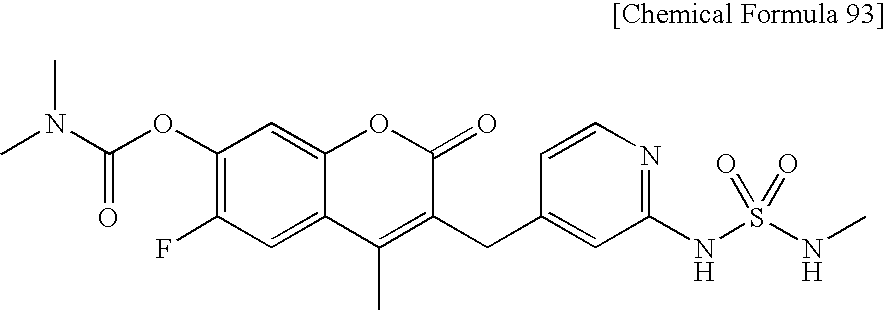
C1(OC(N(C)C)=O)=C(F)C=C2C(=C1)OC(=O)C(CC1=CC(NS(NC)(=O)=O)=NC=C1)=C2C
